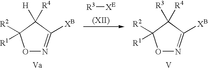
O1N=C([XB])C([H])([R4])C1([R2])[R1].O1N=C([XB])C([R3])([R4])C1([R2])[R1].[V].[R3][XE]
